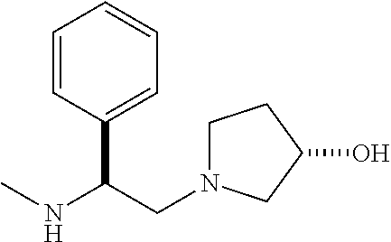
C1=CC(C(NC)CN2CCC(O)C2)=CC=C1
